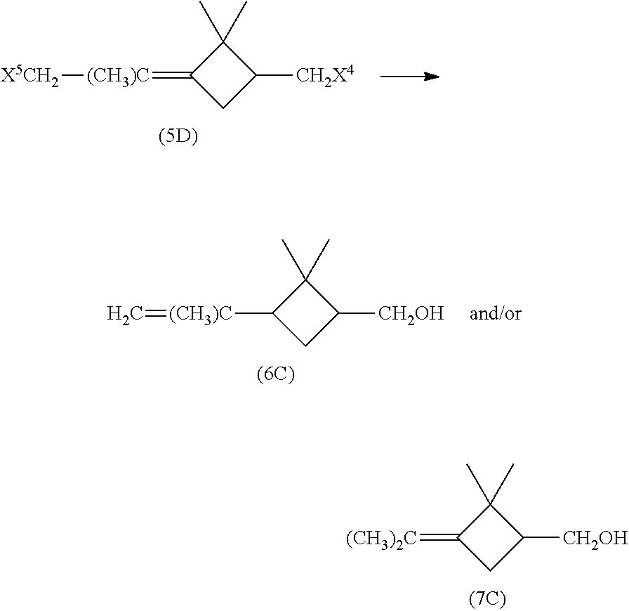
[(CH3)C](=C1CC([CH2X4])C1(C)C)[X5CH2].C1([(CH3)C]=C)CC([CH2OH])C1(C)C.C1(=[(CH3)2C])CC([CH2OH])C1(C)C
